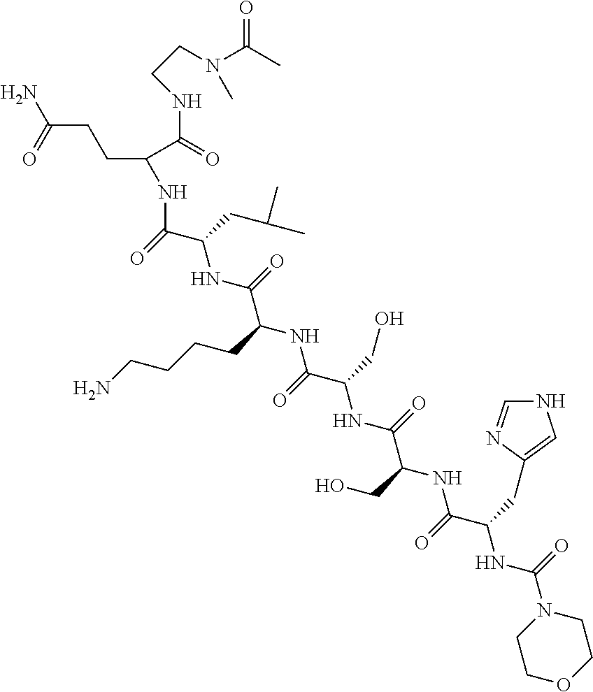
N(C(C(CCC(N)=O)NC(C(NC(C(NC(C(NC(C(NC(C(NC(N1CCOCC1)=O)CC1=CNC=N1)=O)CO)=O)CO)=O)CCCCN)=O)CC(C)C)=O)=O)CCN(C(C)=O)C
